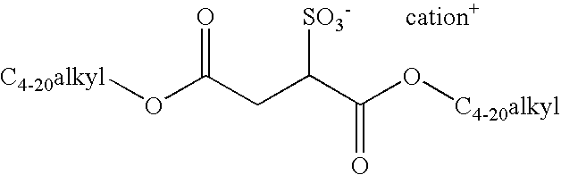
[C4-20alkyl]OC(CC(C(O[C4-20alkyl])=O)[SO3-])=O.[cation+]
